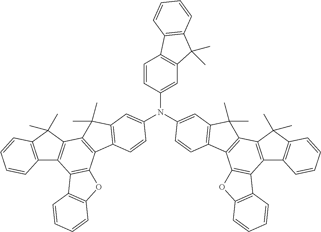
C12=C(C(C)(C)C3=C1C1=C(C4=C3C(C)(C)C3=C4C=CC(N(C4=CC5=C(C=C4)C4=C(C5(C)C)C=CC=C4)C4=CC5=C(C6=C(C7=C(C8=C(C7(C)C)C=CC=C8)C7=C6OC6=C7C=CC=C6)C5(C)C)C=C4)=C3)OC3=C1C=CC=C3)C=CC=C2
